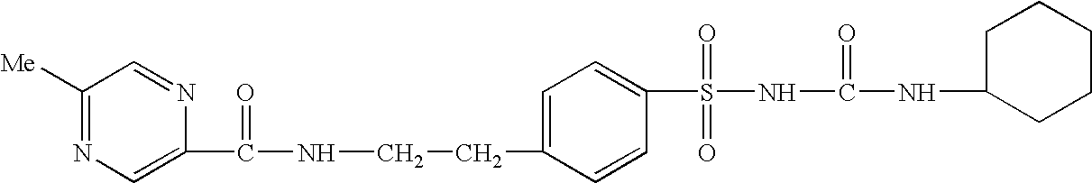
C1([Me])=NC=C(C(NCCC2=CC=C(S(NC(NC3CCCCC3)=O)(=O)=O)C=C2)=O)N=C1
